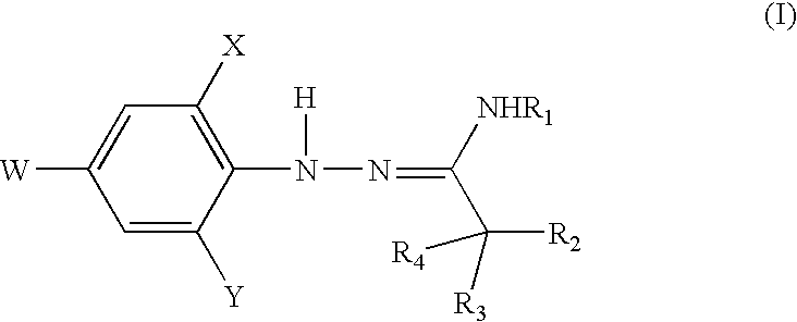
C1=C([Y])C(N(N=C(C([R3])([R2])[R4])[NHR1])[H])=C([X])C=C1[W]
